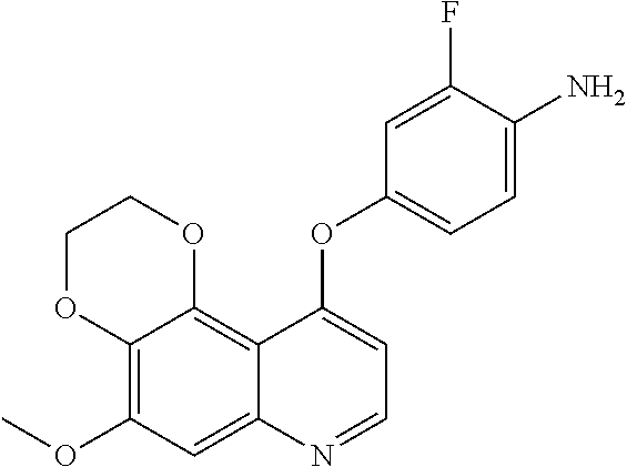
C12=C(OC)C=C3C(=C1OCCO2)C(OC1=CC=C(N)C(F)=C1)=CC=N3
